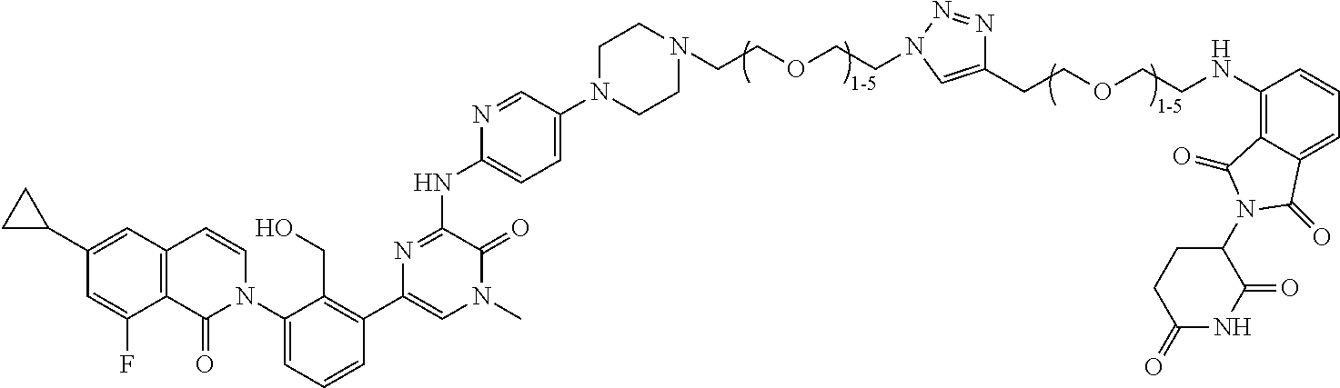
C12=C(C=C(C3CC3)C=C1F)C=CN(C1=CC=CC(C3=CN(C)C(=O)C(NC4=CC=C(N5CCN(CCOCCN6N=NC(CCOCCNC7=C8C(=CC=C7)C(=O)N(C7CCC(=O)NC7=O)C8=O)=C6)CC5)C=N4)=N3)=C1CO)C2=O
